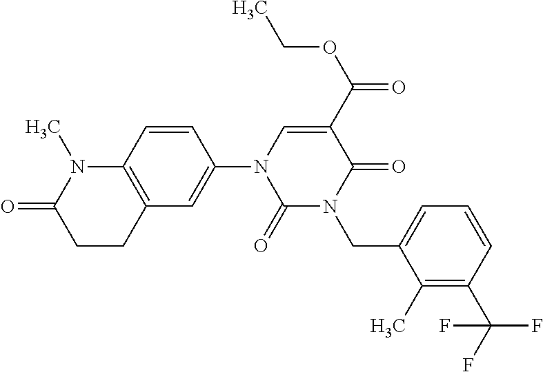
C1=CC2=C(C=C1N1C(=O)N(CC3=CC=CC(C(F)(F)F)=C3C)C(=O)C(C(OCC)=O)=C1)CCC(=O)N2C
